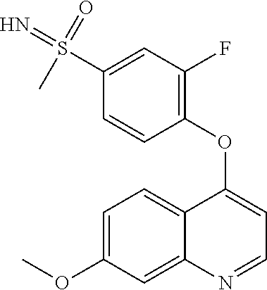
C12=CC=C(OC)C=C1N=CC=C2OC1=C(F)C=C(S(=N)(=O)C)C=C1
